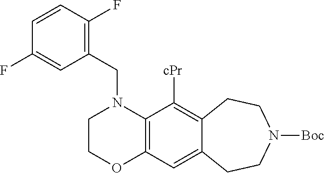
C1COC2=C(N1CC1=C(F)C=CC(F)=C1)C([cPr])=C1C(=C2)CCN([Boc])CC1
